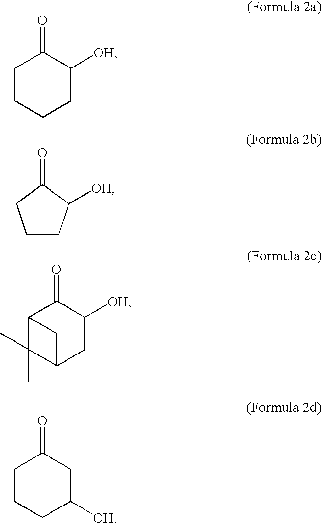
C1CCCC([OH])C1=O.C1CC([OH])C(=O)C1.C12C(C)(C)C(CC([OH])C1=O)C2.C1CCC([OH])CC1=O
